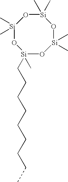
[Si]1(C)(C)O[Si](C)(CCCCCCCCC)O[Si](C)(C)O[Si](C)(C)O1
